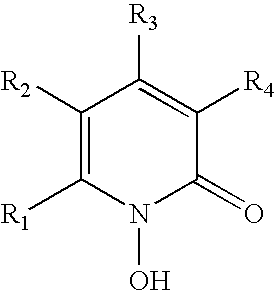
C1([R2])=C([R1])N(O)C(=O)C([R4])=C1[R3]
